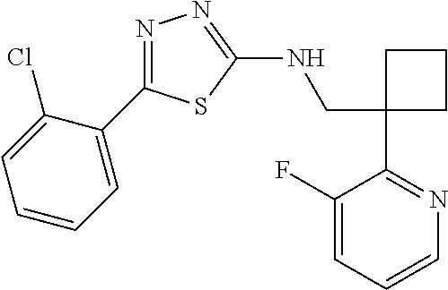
C1(CNC2=NN=C(C3=CC=CC=C3Cl)S2)(C2=NC=CC=C2F)CCC1
